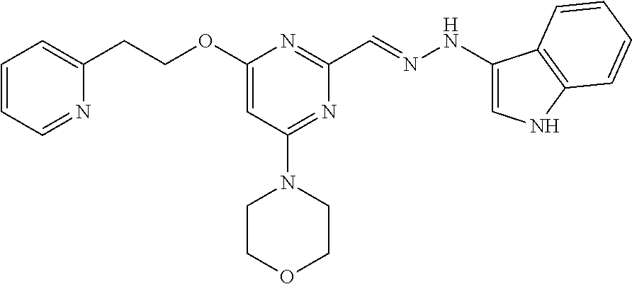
C1(CCOC2=CC(N3CCOCC3)=NC(C=NNC3=CNC4=C3C=CC=C4)=N2)=CC=CC=N1
